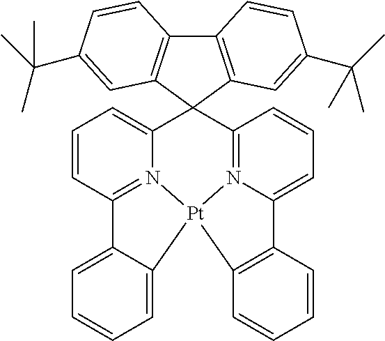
C12(C3=CC=CC4=N3[Pt]3(N5=C1C=CC=C5C1=C3C=CC=C1)C1=CC=CC=C41)C1=C(C3=C2C=C(C(C)(C)C)C=C3)C=CC(C(C)(C)C)=C1
